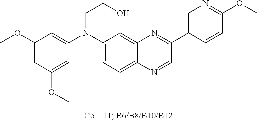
C1(OC)=CC(OC)=CC(N(C2=CC=C3C(=C2)N=C(C2=CN=C(OC)C=C2)C=N3)CCO)=C1
